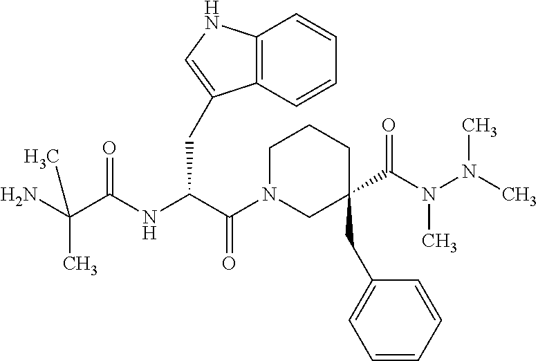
C12=C(NC=C1CC(NC(C(N)(C)C)=O)C(N1CC(C(N(N(C)C)C)=O)(CC3=CC=CC=C3)CCC1)=O)C=CC=C2
